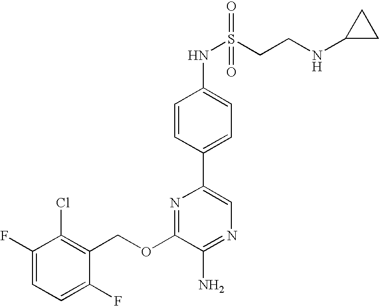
C1(OCC2=C(Cl)C(F)=CC=C2F)=NC(C2=CC=C(NS(CCNC3CC3)(=O)=O)C=C2)=CN=C1N
